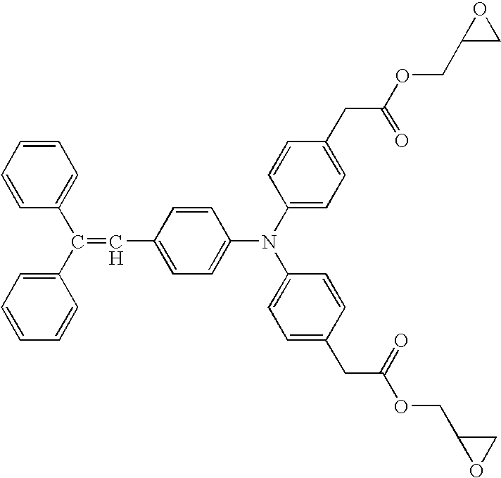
C1=CC(C(C2=CC=CC=C2)=CC2=CC=C(N(C3=CC=C(CC(OCC4CO4)=O)C=C3)C3=CC=C(CC(OCC4OC4)=O)C=C3)C=C2)=CC=C1
